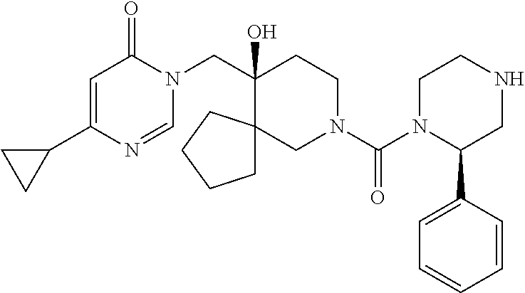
C1(C2=CC(=O)N(CC3(O)CCN(C(=O)N4C(C5=CC=CC=C5)CNCC4)CC34CCCC4)C=N2)CC1
